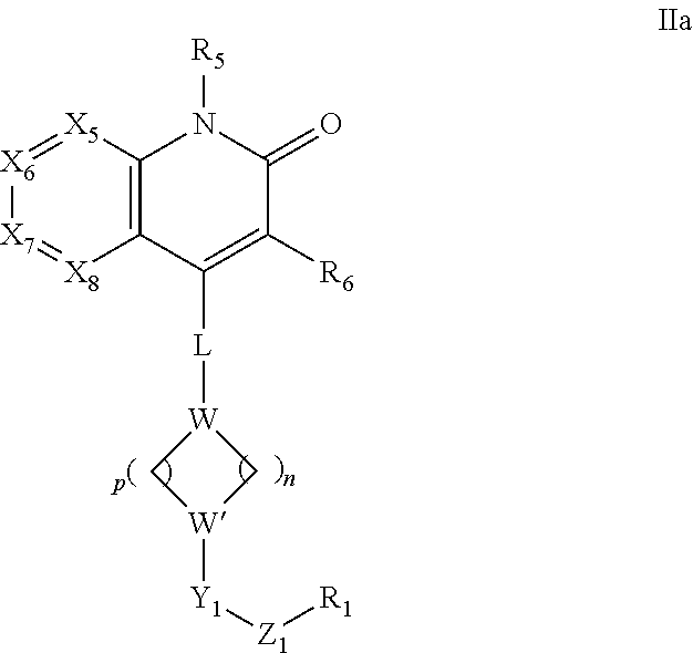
C1([L][W]2C[W]([Y1][Z1][R1])C2)=C([R6])C(=O)N([R5])C2=C1[X8]=[X7][X6]=[X5]2
